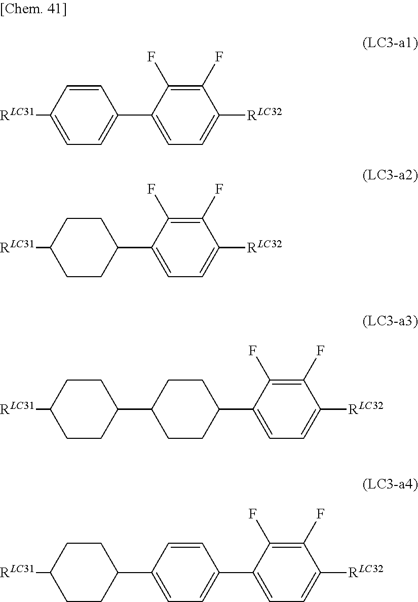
C1(C2=CC=C([RLC31])C=C2)=CC=C([RLC32])C(F)=C1F.C1(C2CCC([RLC31])CC2)=CC=C([RLC32])C(F)=C1F.C1(C2CCC(C3CCC([RLC31])CC3)CC2)=CC=C([RLC32])C(F)=C1F.C1(C2=CC=C(C3CCC([RLC31])CC3)C=C2)=CC=C([RLC32])C(F)=C1F
